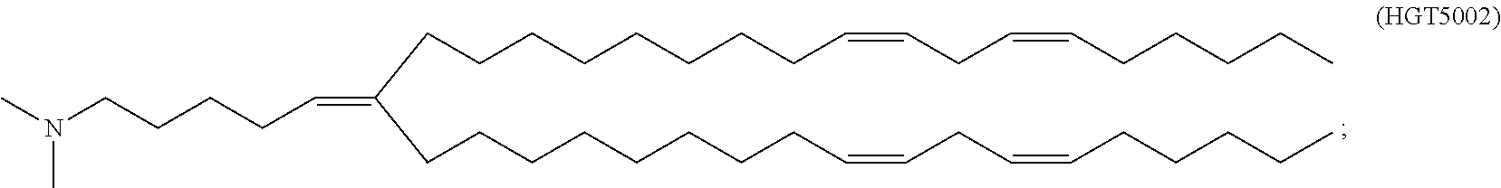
C(=CCCCCCCCCC(=CCCCCN(C)C)CCCCCCCCC=CCC=CCCCCC)CC=CCCCCC
